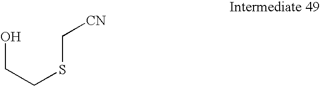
OCCSC[CN]
